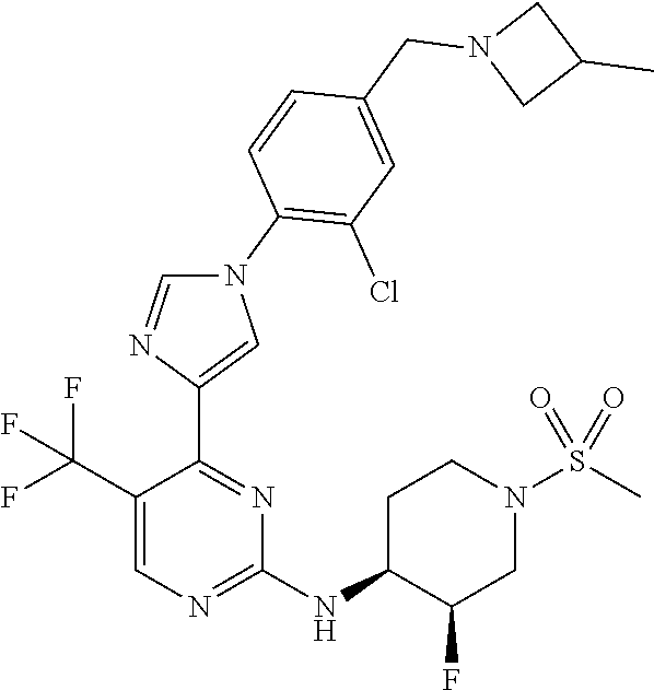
C1(C(F)(F)F)=CN=C(NC2C(F)CN(S(C)(=O)=O)CC2)N=C1C1=CN(C2=C(Cl)C=C(CN3CC(C)C3)C=C2)C=N1
